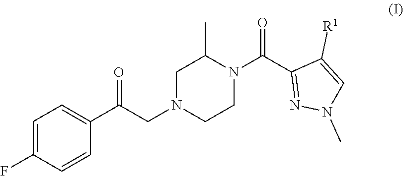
N1(C(C2=NN(C)C=C2[R1])=O)CCN(CC(C2=CC=C(F)C=C2)=O)CC1C
